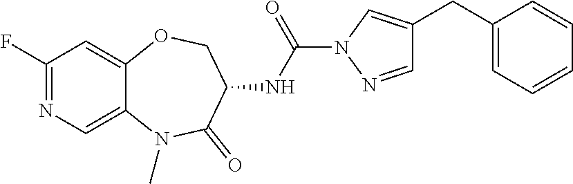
C1(F)=NC=C2C(=C1)OCC(NC(=O)N1N=CC(CC3=CC=CC=C3)=C1)C(=O)N2C
